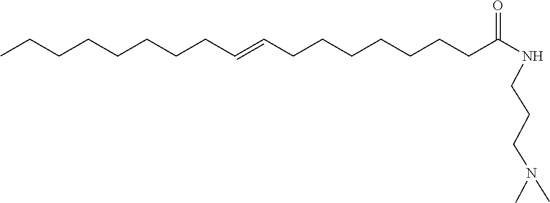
CCCCCCCCC=CCCCCCCCC(NCCCN(C)C)=O
